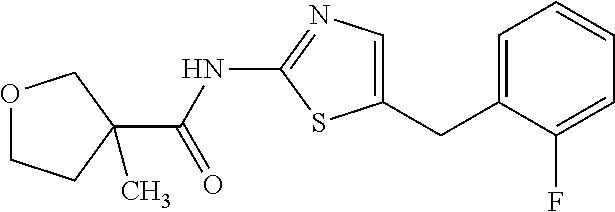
C1=C(CC2=CN=C(NC(=O)C3(C)COCC3)S2)C(F)=CC=C1
